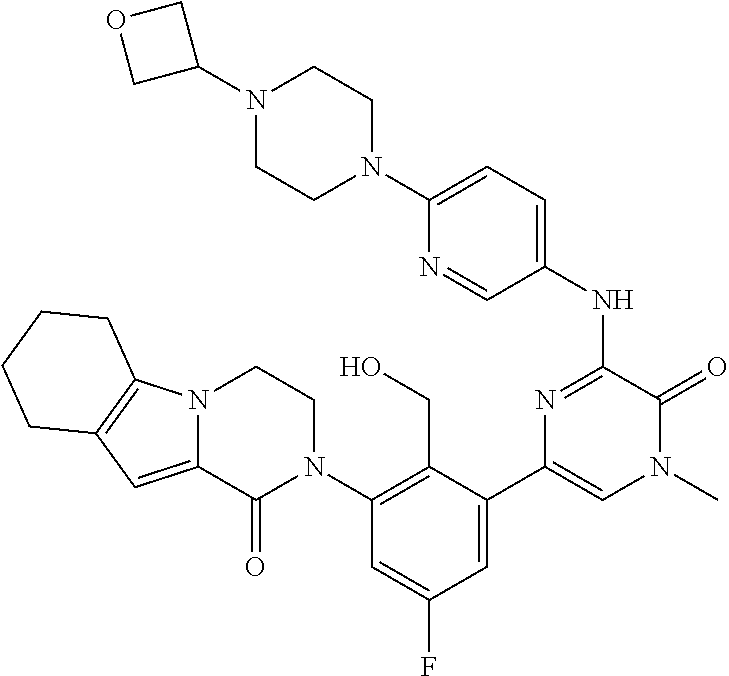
N1(C2COC2)CCN(C2=CC=C(NC3=NC(C4=CC(F)=CC(N5CCN6C(=CC7=C6CCCC7)C5=O)=C4CO)=CN(C)C3=O)C=N2)CC1
